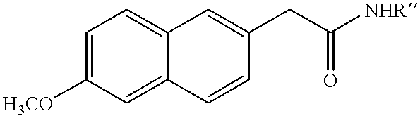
C1=C([H3CO])C=C2C(=C1)C=C(CC([NHR])=O)C=C2
